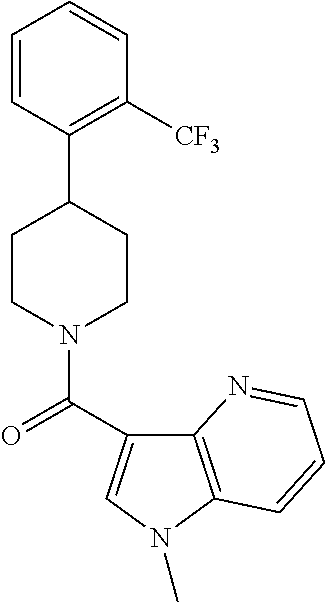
C1=CC(C2CCN(C(=O)C3=CN(C)C4=C3N=CC=C4)CC2)=C([CF3])C=C1
